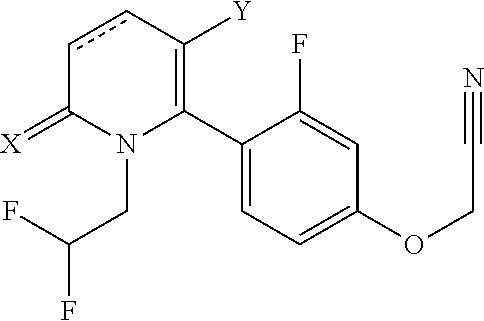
C1(C2=C([Y])ccC(=[X])N2CC(F)F)=CC=C(OCC#N)C=C1F
